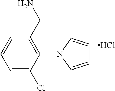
C1=C(Cl)C(N2C=CC=C2)=C(CN)C=C1.Cl
